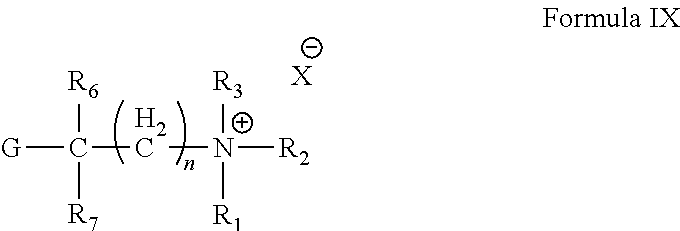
[G]C([R6])([R7])C[N+]([R2])([R3])[R1].[X]
